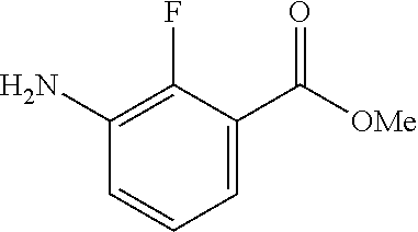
C1=C(C([OMe])=O)C(F)=C(N)C=C1
